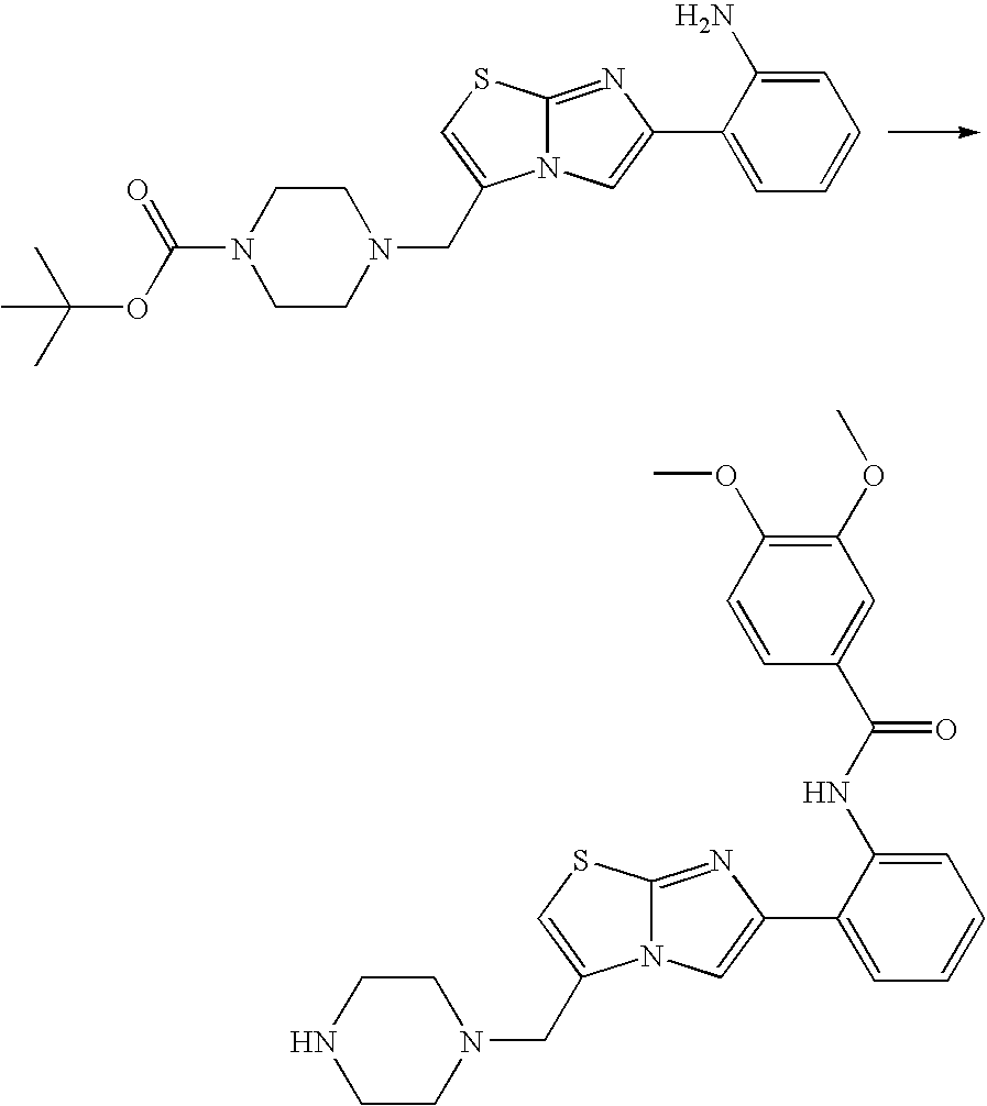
C1=C(N)C(C2=CN3C(=N2)SC=C3CN2CCN(C(=O)OC(C)(C)C)CC2)=CC=C1.C1=C(NC(=O)C2=CC(OC)=C(OC)C=C2)C(C2=CN3C(=N2)SC=C3CN2CCNCC2)=CC=C1
